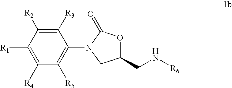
C1([R4])=C([R1])C([R2])=C([R3])C(N2CC(CN[R6])OC2=O)=C1[R5]
